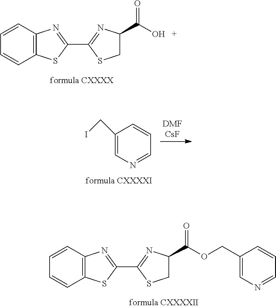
C1=CC=CC2=C1N=C(C1=NC(C(O)=O)CS1)S2.C1=CC=CC2=C1N=C(C1=NC(C(OCC3=CN=CC=C3)=O)CS1)S2.C1(CI)=CN=CC=C1
